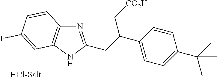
N1=C(CC(C2=CC=C(C(C)(C)C)C=C2)C[CO2H])NC2=C1C=CC(I)=C2
